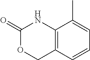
C1=CC2=C(C(C)=C1)NC(=O)OC2
